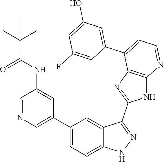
C1=NC=C(C2=CC=C3C(=C2)C(C2=NC4=C(N2)N=CC=C4C2=CC(O)=CC(F)=C2)=NN3)C=C1NC(C(C)(C)C)=O
